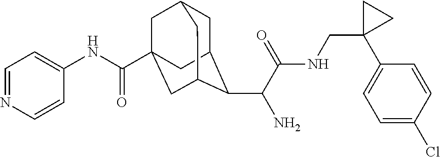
C1C2C(C(C(NCC3(C4=CC=C(Cl)C=C4)CC3)=O)N)C3CC(C(NC4=CC=NC=C4)=O)(CC1C3)C2
